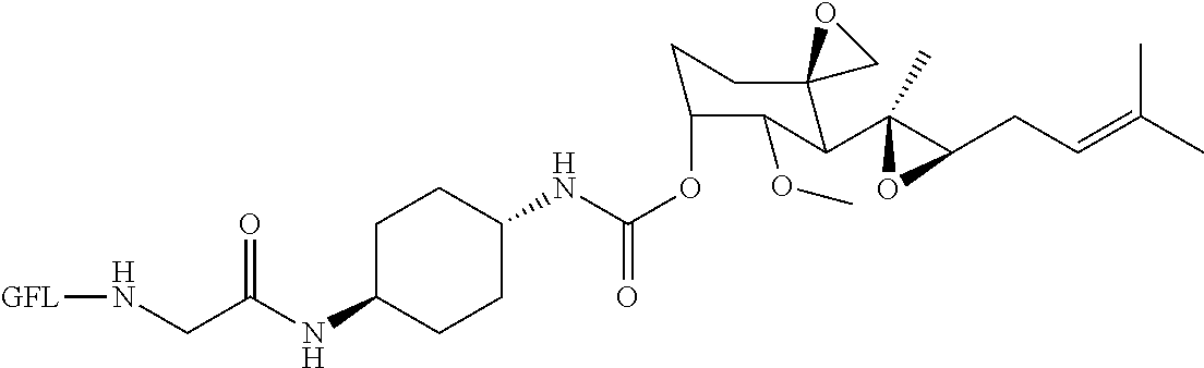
C1C(NC(CN[GFL])=O)CCC(NC(OC2CCC3(C(C4(C)C(CC=C(C)C)O4)C2OC)CO3)=O)C1
